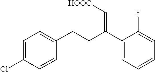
C1=C(Cl)C=CC(CCC(C2=CC=CC=C2F)=C[HOOC])=C1
